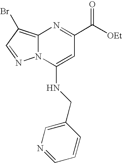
N12C(=C(Br)C=N1)N=C(C(=O)[OEt])C=C2NCC1=CN=CC=C1
